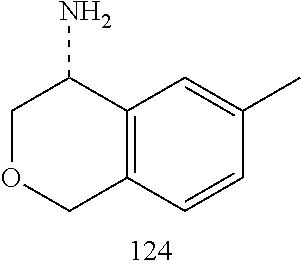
C1OCC2=C(C1N)C=C(C)C=C2
